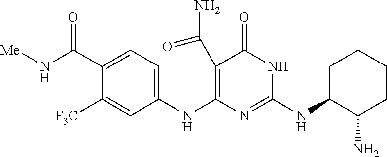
C1C(NC2=NC(NC3=CC=C(C(N[Me])=O)C([F3C])=C3)=C(C(N)=O)C(=O)N2)C(N)CCC1
